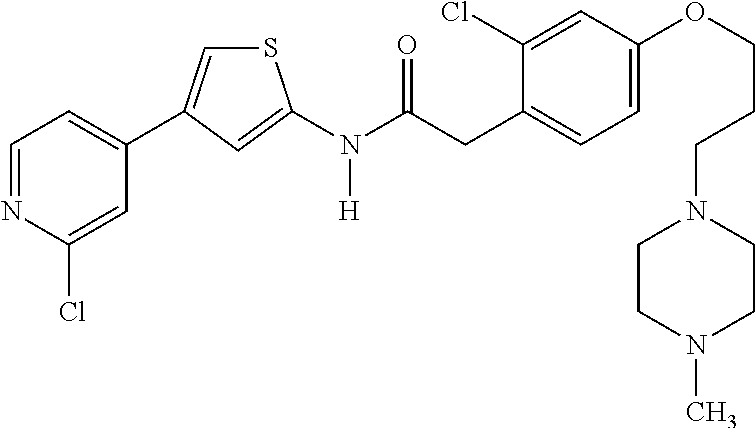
C1=NC(Cl)=CC(C2=CSC(N(C(CC3=CC=C(OCCCN4CCN(C)CC4)C=C3Cl)=O)[H])=C2)=C1
